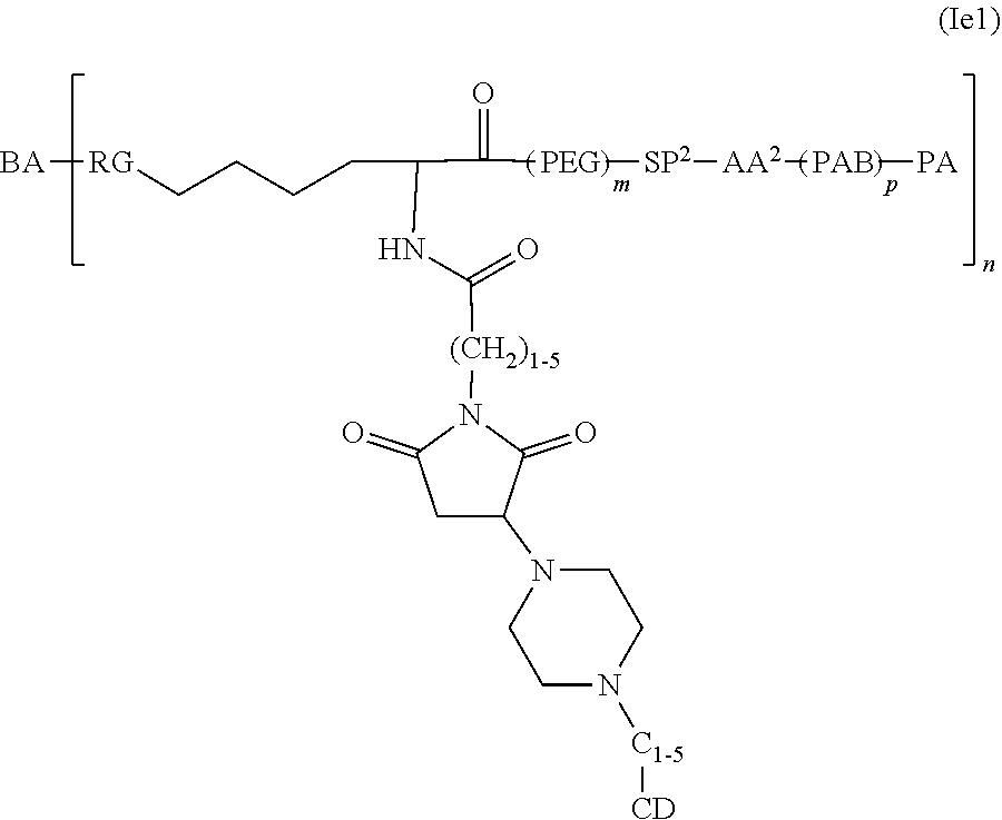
[BA][RG]CCCCC(NC([(CH2)1-5]N1C(=O)CC(N2CCN([C1-5][CD])CC2)C1=O)=O)C([PEG][SP2][AA2][PAB][PA])=O
